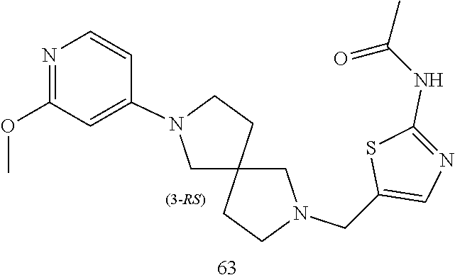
C12(CN(CC3=CN=C(NC(=O)C)S3)CC1)CCN(C1=CC(OC)=NC=C1)C2
